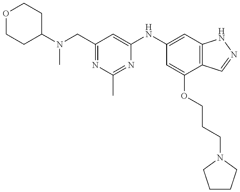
O1CCC(N(CC2=NC(C)=NC(NC3=CC4=C(C(OCCCN5CCCC5)=C3)C=NN4)=C2)C)CC1
